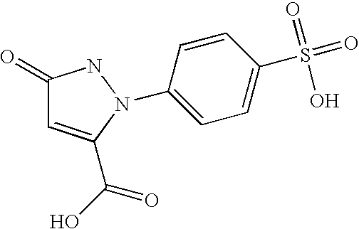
C1(=O)C=C(C(=O)O)N(C2=CC=C(S(=O)(=O)O)C=C2)N1
